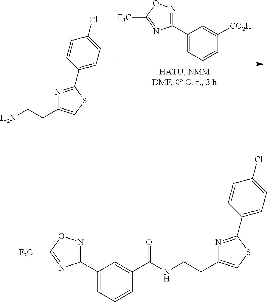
N1=C(C2=CC=C(Cl)C=C2)SC=C1CCN.C1(C2=CC=CC([CO2H])=C2)=NOC([F3C])=N1.N1=C(C2=CC=C(Cl)C=C2)SC=C1CCNC(C1=CC(C2=NOC([F3C])=N2)=CC=C1)=O
